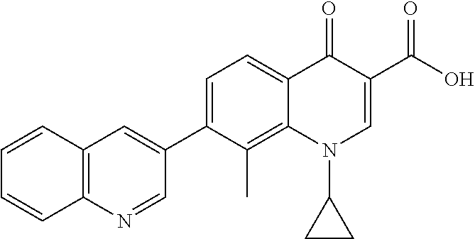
C1=CC2=C(C=C1)N=CC(C1=CC=C3C(=C1C)N(C1CC1)C=C(C(O)=O)C3=O)=C2
